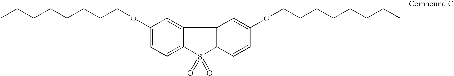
C12=C(C=CC(OCCCCCCCC)=C1)S(=O)(=O)C1=CC=C(OCCCCCCCC)C=C21
